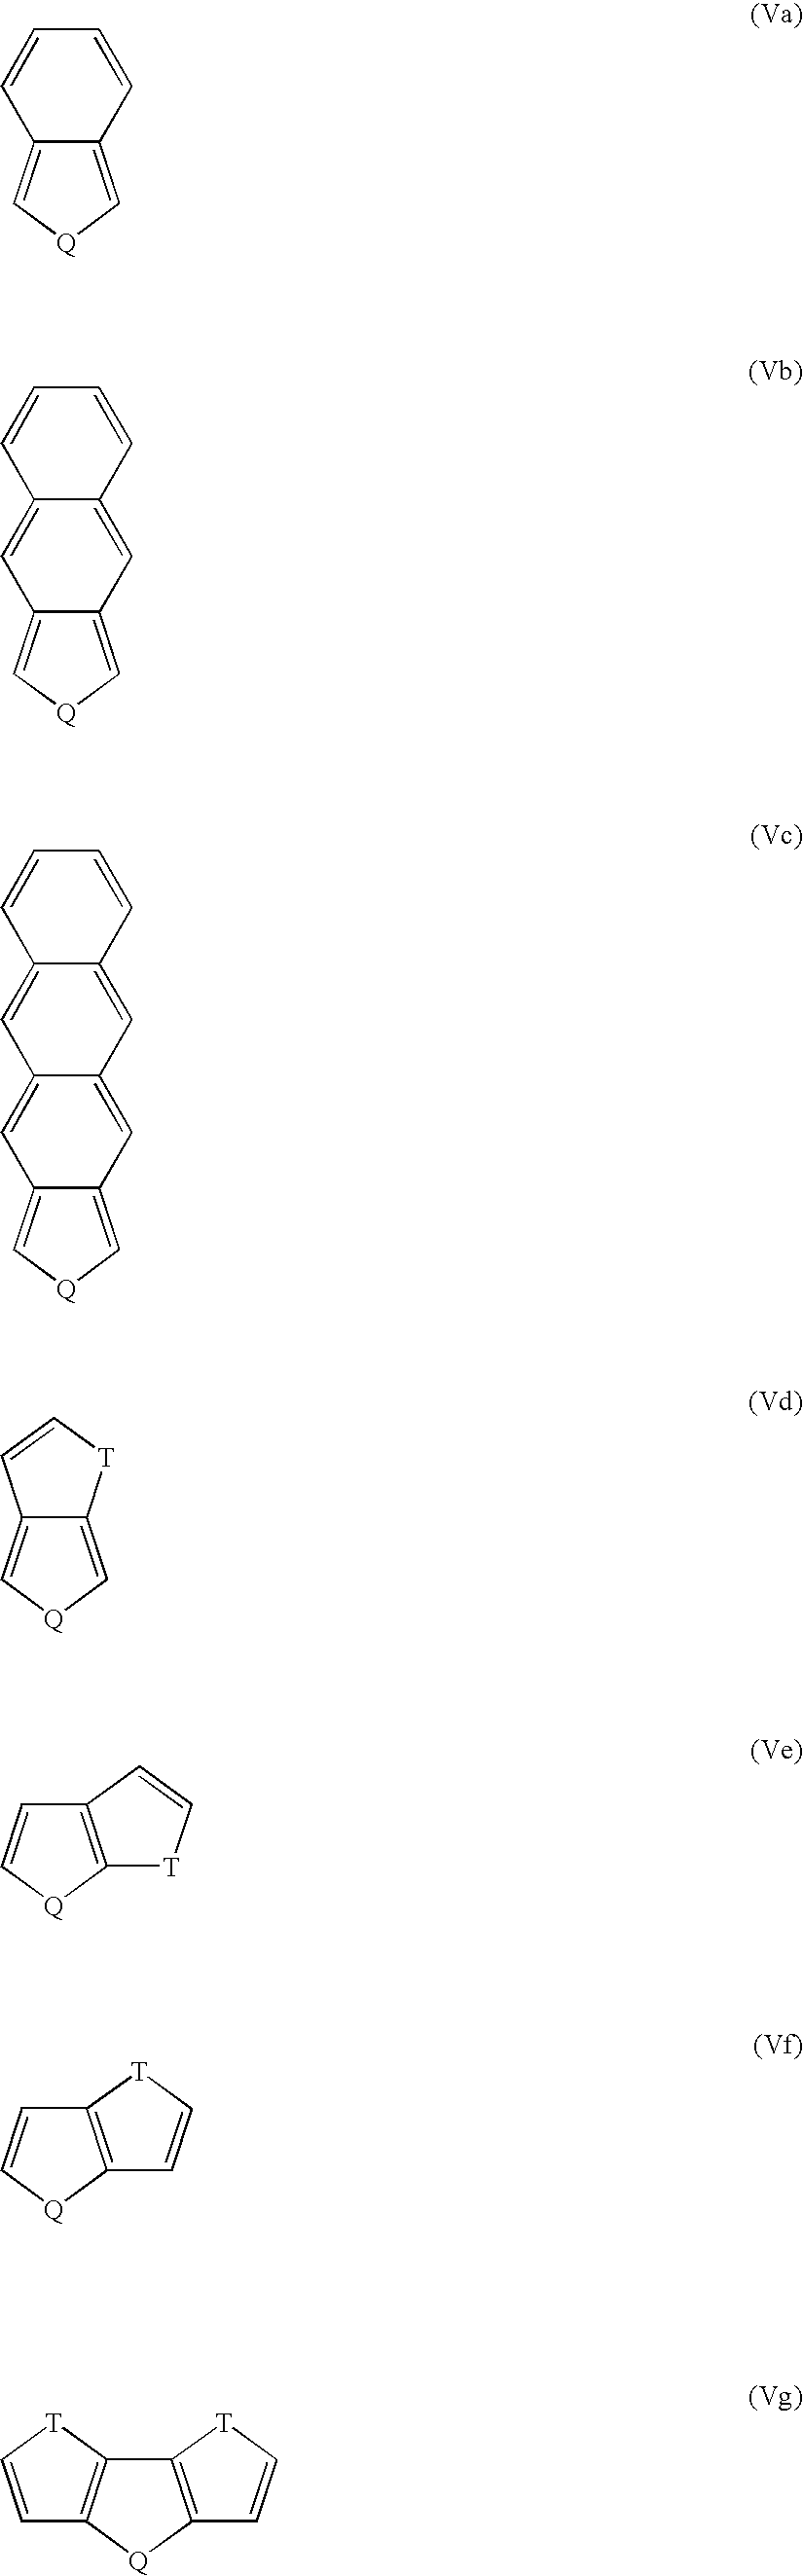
C1=CC=CC2=C[Q]C=C12.C1=C2C(=CC3=C[Q]C=C13)C=CC=C2.C1=C2C(=CC3=C[Q]C=C13)C=C1C(=C2)C=CC=C1.C12=C[Q]C=C1C=C[T]2.C12=C([Q]C=C1)[T]C=C2.C12=C([Q]C=C1)C=C[T]2.C12=C([Q]C3=C1[T]C=C3)C=C[T]2
